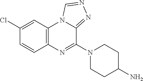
C12=C(C=C(Cl)C=C1)N1C(=NN=C1)C(N1CCC(N)CC1)=N2
